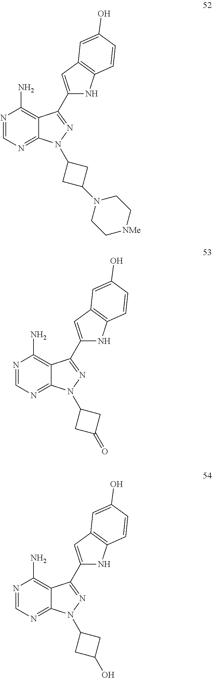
N1=CN=C2C(=C1N)C(C1=CC3=C(N1)C=CC(O)=C3)=NN2C1CC(O)C1.N1=CN=C2C(=C1N)C(C1=CC3=C(N1)C=CC(O)=C3)=NN2C1CC(N2CC[NMe]CC2)C1.N1=CN=C2C(=C1N)C(C1=CC3=C(N1)C=CC(O)=C3)=NN2C1CC(=O)C1
